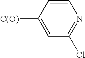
C1=CC([C(O)])=CC(Cl)=N1
